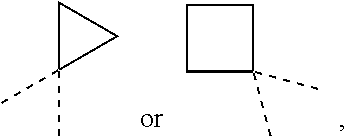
C1(C)(C)CC1.C1CC(C)(C)C1
